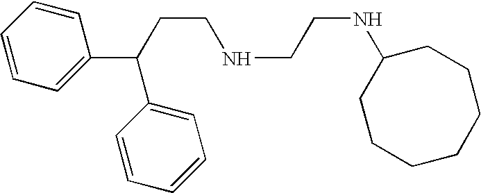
C1=CC=CC=C1C(CCNCCNC1CCCCCCC1)C1=CC=CC=C1
